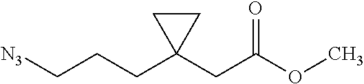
C(CCC1(CC(OC)=O)CC1)[N3]
